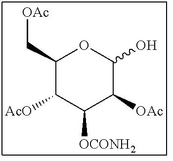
C1(C[OAc])C([AcO])C([OCONH2])C([OAc])C(O)O1
